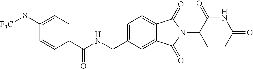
C(NCC1=CC=C2C(=C1)C(=O)N(C1CCC(=O)NC1=O)C2=O)(=O)C1=CC=C(S[F3C])C=C1
